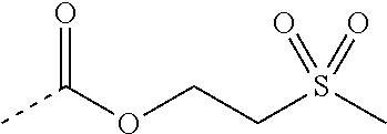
CC(OCCS(C)(=O)=O)=O
